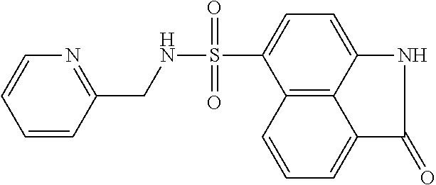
C1=CC(CNS(C2=CC=C3C4=C2C=CC=C4C(=O)N3)(=O)=O)=NC=C1
